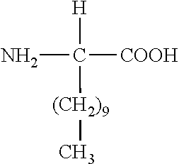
NC([COOH])([H])[(CH2)9]C
